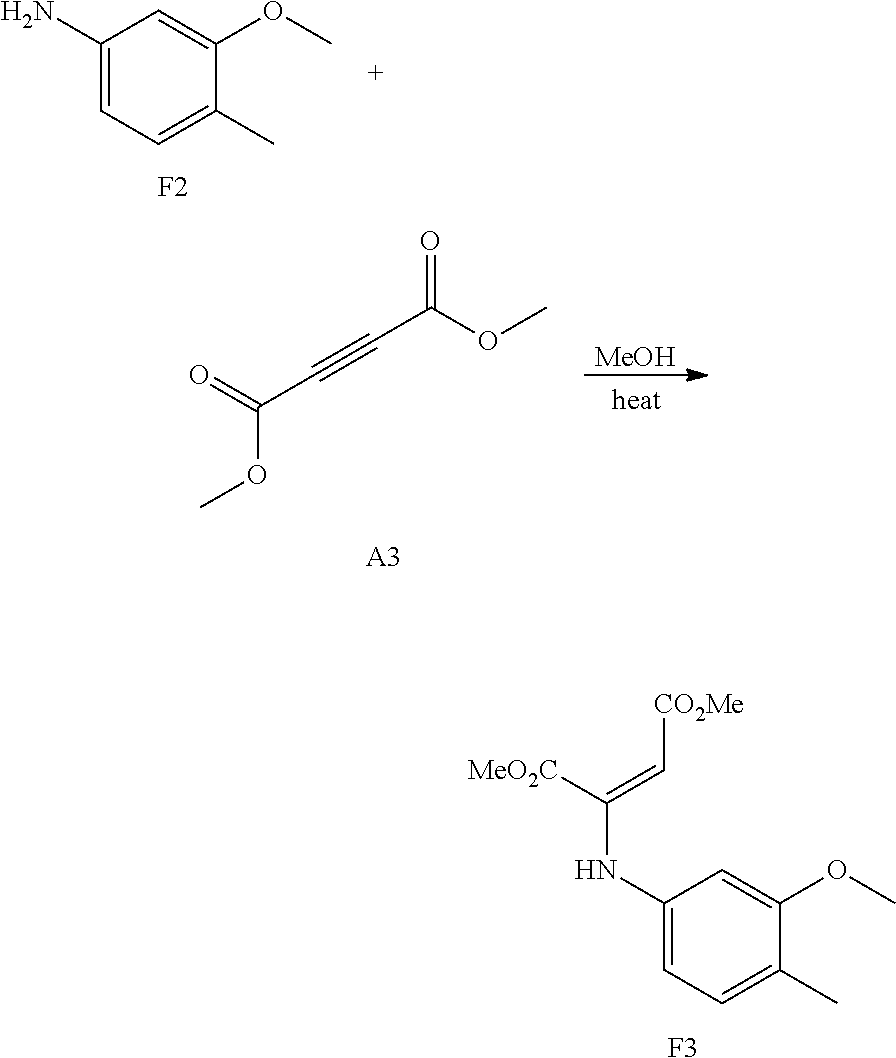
C1(N)=CC=C(C)C(OC)=C1.[F2].O=C(OC)C#CC(=O)OC.[MeOH].[A3].C1(NC(=C[CO2Me])[MeO2C])=CC=C(C)C(OC)=C1.[F3]
